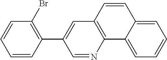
C1=NC2=C(C=C1C1=C(Br)C=CC=C1)C=CC1=CC=CC=C21
